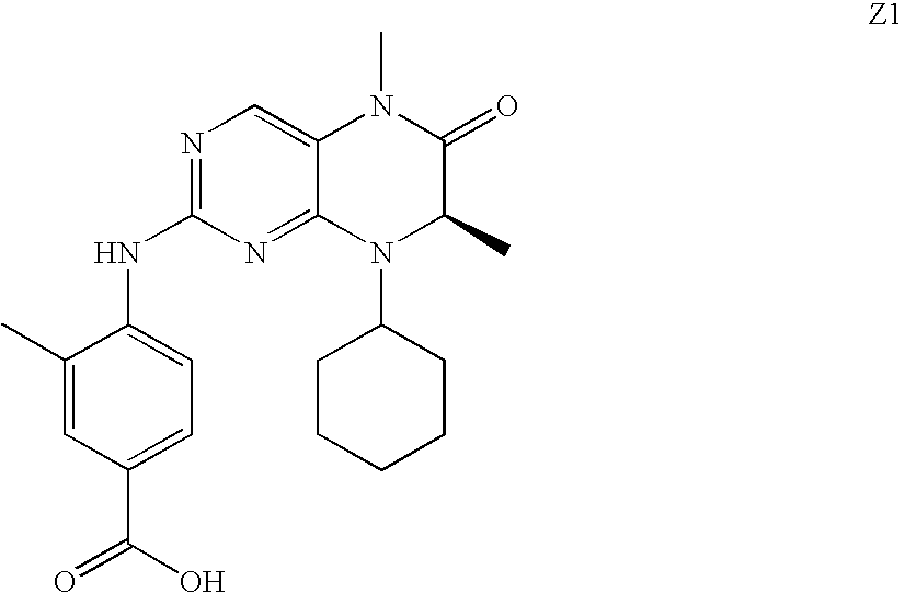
C1(C)=CC(C(O)=O)=CC=C1NC1=NC=C2C(=N1)N(C1CCCCC1)C(C)C(=O)N2C
